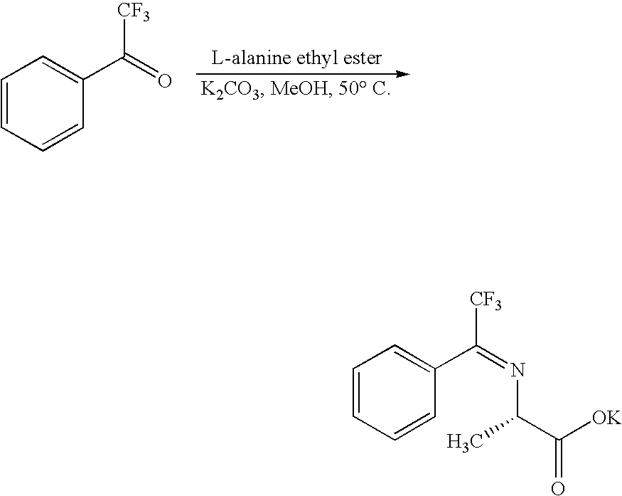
C1=CC=CC(C(=O)[CF3])=C1.C1=CC=CC(C(=NC(C)C([OK])=O)[CF3])=C1
